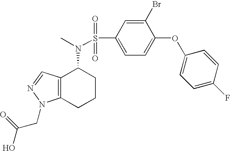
O=S(=O)(C1=CC=C(OC2=CC=C(F)C=C2)C(Br)=C1)N(C)C1C2=C(CCC1)N(CC(O)=O)N=C2
